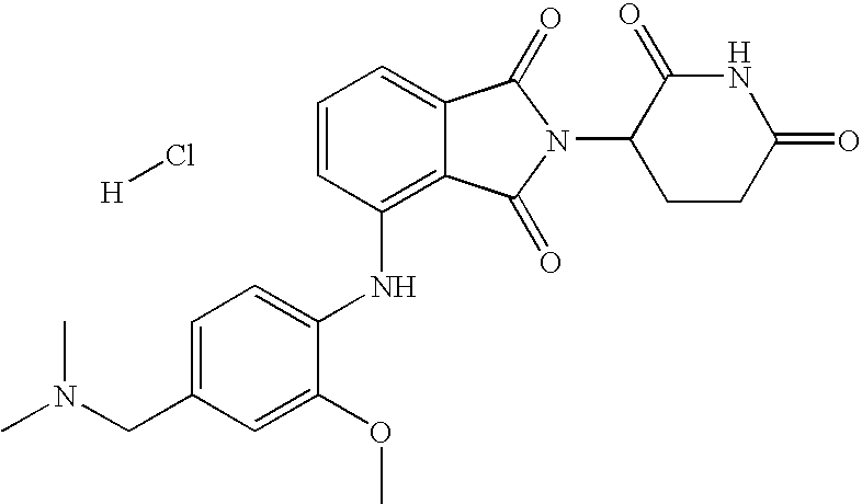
C1=CC(NC2=CC=C(CN(C)C)C=C2OC)=C2C(=C1)C(=O)N(C1CCC(=O)NC1=O)C2=O.[H]Cl
